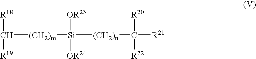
[R18]C([R19])[(CH2)m][Si]([OR23])([OR24])[(CH2)n]C([R21])([R20])[R22]
